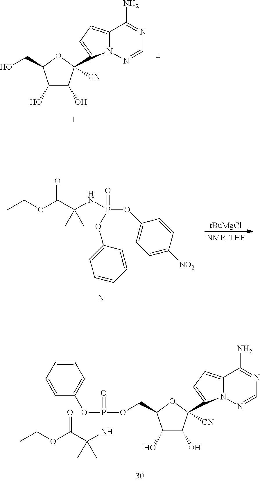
C1(O)C(O)C([CN])(C2=CC=C3N2N=CN=C3N)OC1CO.[tBuMgCl].CCOC(C(NP(=O)(OC1=CC=C([NO2])C=C1)OC1=CC=CC=C1)(C)C)=O.N.C1(O)C(O)C([CN])(C2=CC=C3N2N=CN=C3N)OC1COP(OC1=CC=CC=C1)(=O)NC(C(OCC)=O)(C)C
